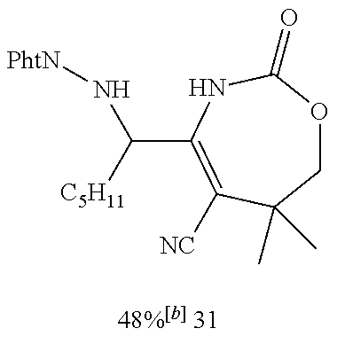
C1OC(=O)NC(C([C5H11])N[PhtN])=C([NC])C1(C)C
